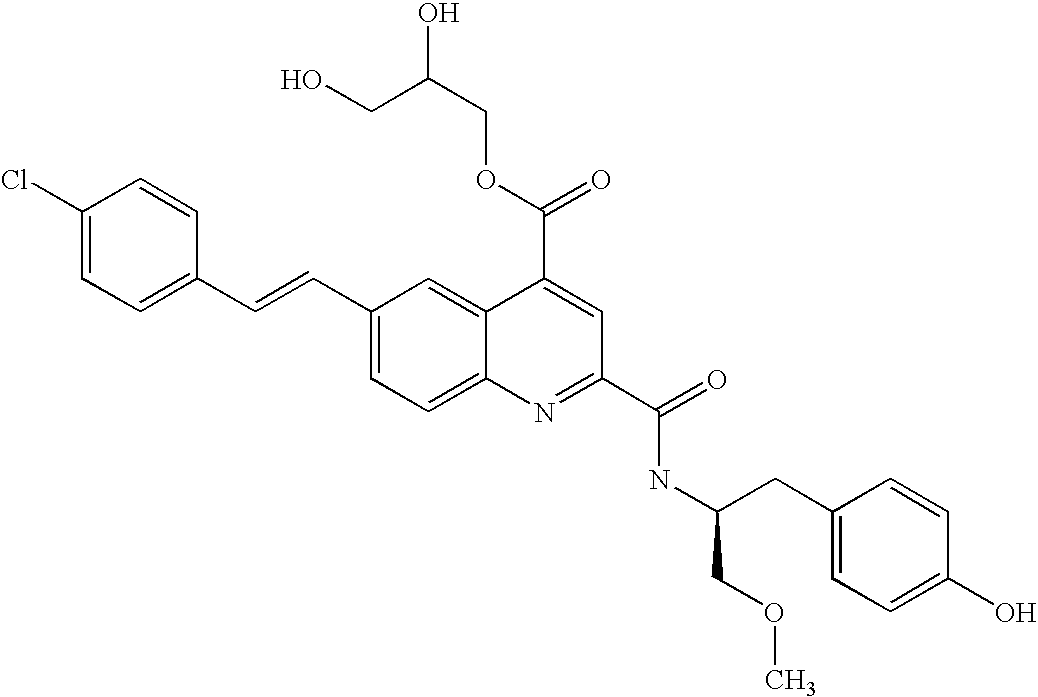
C(C1=CC=C2C(=C1)C(C(=O)OCC(O)CO)=CC(C(=O)NC(CC1=CC=C(O)C=C1)COC)=N2)=CC1=CC=C(Cl)C=C1
